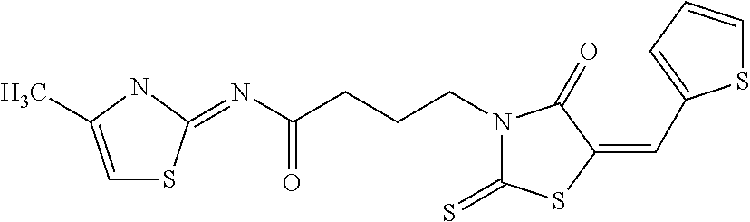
C1=C(C)NC(=NC(CCCN2C(=S)SC(=CC3=CC=CS3)C2=O)=O)S1
